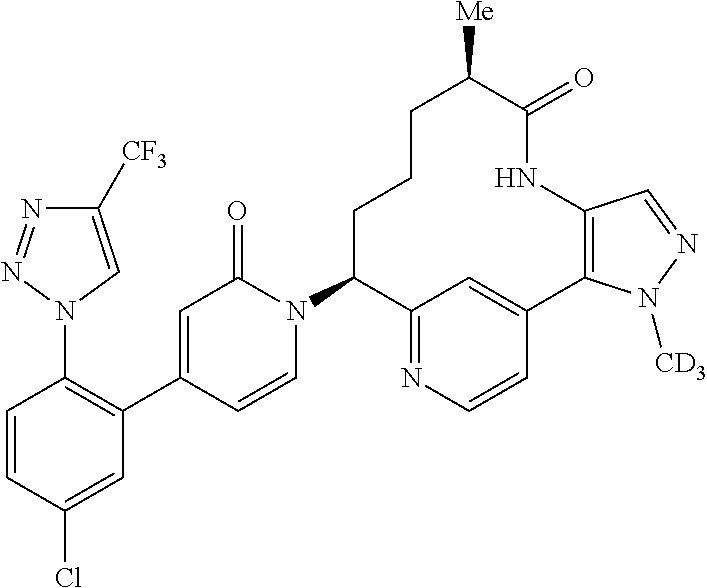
C1=CC(Cl)=CC(C2=CC(=O)N(C3C4=NC=CC(=C4)C4=C(NC(=O)C([Me])CCC3)C=NN4[CD3])C=C2)=C1N1C=C([CF3])N=N1
